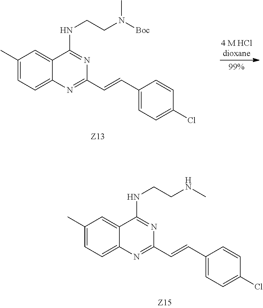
C1(C)=CC=C2C(=C1)C(NCCN([Boc])C)=NC(C=CC1=CC=C(Cl)C=C1)=N2.C1(C)=CC=C2C(=C1)C(NCCNC)=NC(C=CC1=CC=C(Cl)C=C1)=N2
